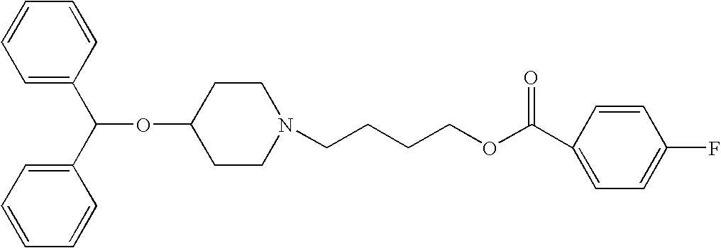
C1=CC=CC=C1C(C1=CC=CC=C1)OC1CCN(CCCCOC(C2=CC=C(F)C=C2)=O)CC1
